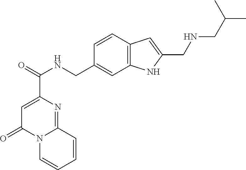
C1=C(C(=O)NCC2=CC3=C(C=C2)C=C(CNCC(C)C)N3)N=C2N(C1=O)C=CC=C2
